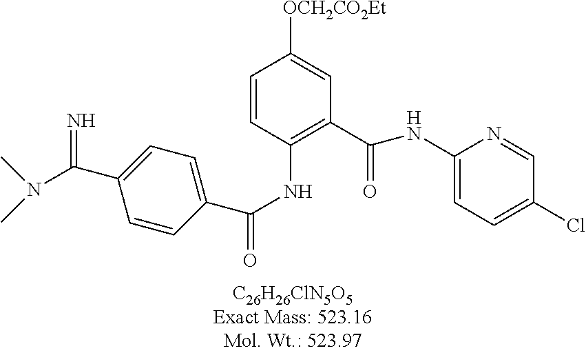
[OCH2CO2Et]C1=CC(C(=O)NC2=CC=C(Cl)C=N2)=C(NC(=O)C2=CC=C(C(=N)N(C)C)C=C2)C=C1
